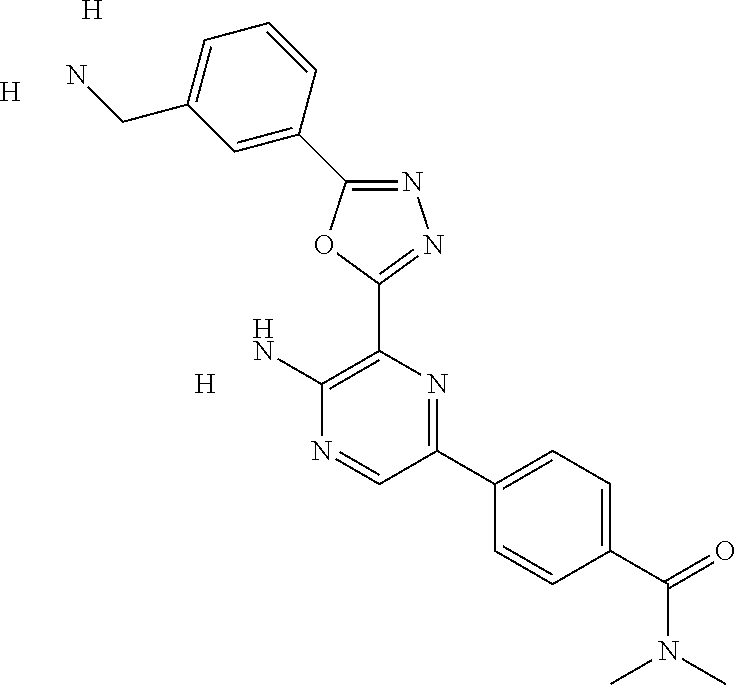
N1=C(C2=CC(CN)=CC=C2)OC(C2=C(N)N=CC(C3=CC=C(C(=O)N(C)C)C=C3)=N2)=N1.[H].[H].[H]
